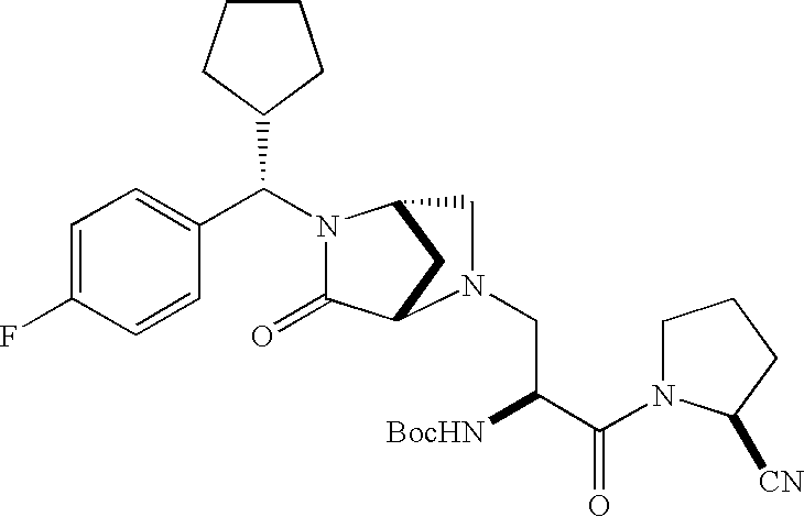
C1=C(F)C=CC(C(C2CCCC2)N2C(=O)C3CC2CN3CC([BocHN])C(=O)N2CCCC2[CN])=C1
